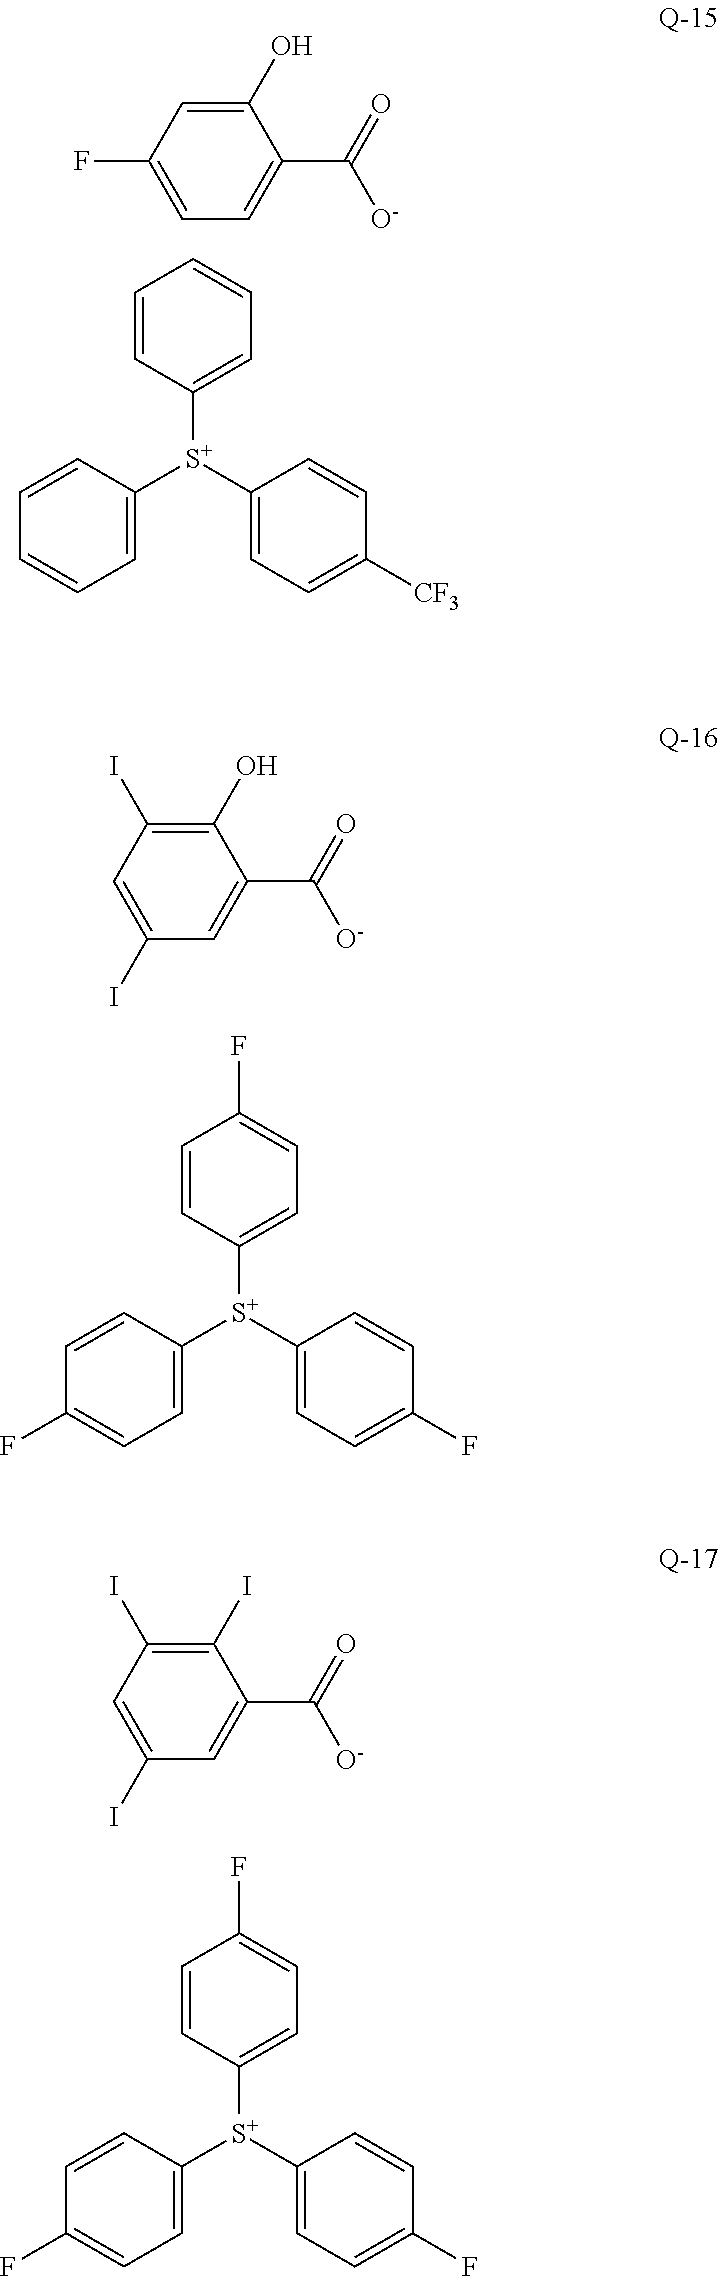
C1=CC([S+](C2=CC=C([CF3])C=C2)C2=CC=CC=C2)=CC=C1.C1(C(=O)[O-])=CC=C(F)C=C1O.C1=CC([S+](C2=CC=C(F)C=C2)C2=CC=C(F)C=C2)=CC=C1F.C1(C(=O)[O-])=CC(I)=CC(I)=C1O.C1=CC([S+](C2=CC=C(F)C=C2)C2=CC=C(F)C=C2)=CC=C1F.C1(C(=O)[O-])=CC(I)=CC(I)=C1I
